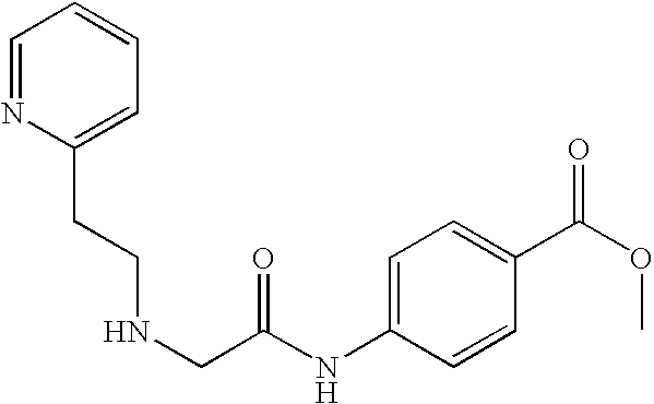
N(CC(NC1=CC=C(C(OC)=O)C=C1)=O)CCC1=CC=CC=N1
